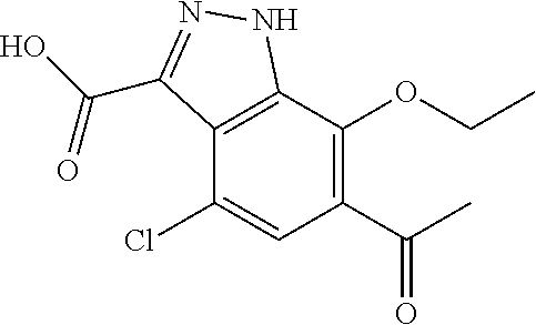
C12=C(C(OCC)=C(C(C)=O)C=C1Cl)NN=C2C(O)=O
